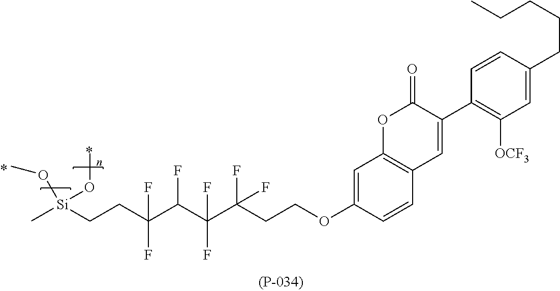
C1=C(OCCC(C(C(C(F)(F)CC[Si](C)(OC)OC)F)(F)F)(F)F)C=CC2=C1OC(=O)C(C1=C([OCF3])C=C(CCCCC)C=C1)=C2
